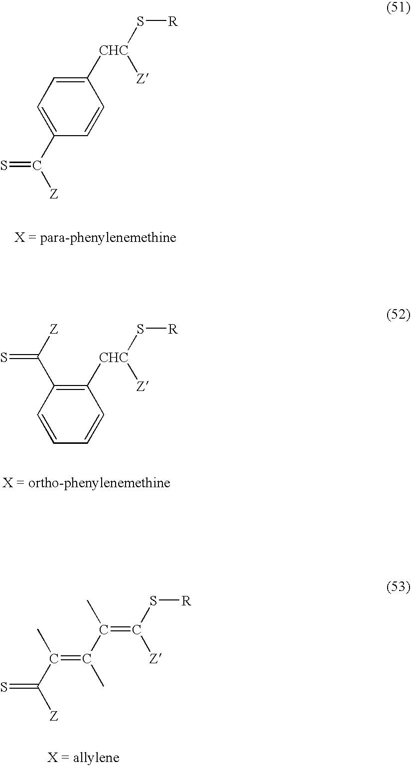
C1([CHC](S[R])[Z])=CC=C(C(=S)[Z])C=C1.C1([CHC](S[R])[Z])=C(C(=S)[Z])C=CC=C1.C([Z])(C(=C(C)C(=C([Z])S[R])C)C)=S
